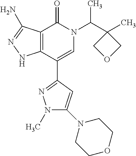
C12=C(C(C3=NN(C)C(N4CCOCC4)=C3)=CN(C(C3(C)COC3)C)C1=O)NN=C2N
